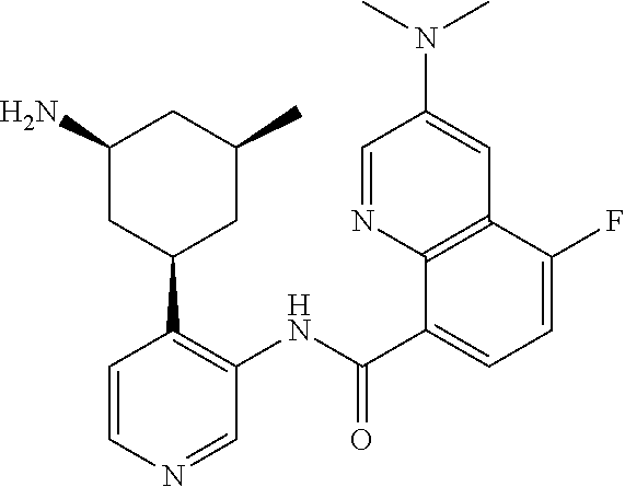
C1=NC2=C(C=C1N(C)C)C(F)=CC=C2C(NC1=C(C2CC(C)CC(N)C2)C=CN=C1)=O
